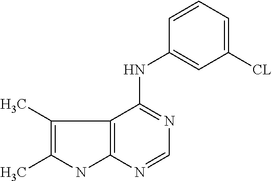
C1(C)=C(C)NC2=C1C(NC1=CC([CL])=CC=C1)=NC=N2
